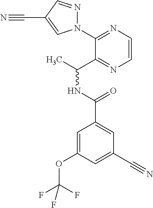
C1(N2N=CC(C#N)=C2)=NC=CN=C1C(C)NC(=O)C1=CC(C#N)=CC(OC(F)(F)F)=C1
